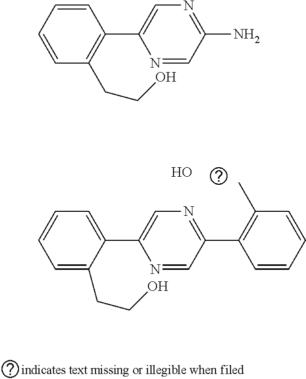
C1=C(CCO)C(C2=CN=C(C3=C(C)C=CC=C3)C=N2)=CC=C1.O.C1=CC=CC(C2=CN=C(N)C=N2)=C1CCO
